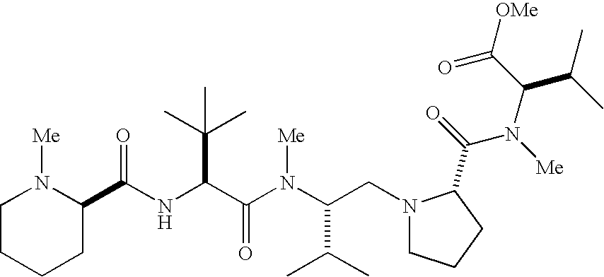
N(C(C(N(C(CN1CCCC1C(=O)N([Me])C(C(=O)[OMe])C(C)C)C(C)C)[Me])=O)C(C)(C)C)C(=O)C1N([Me])CCCC1
